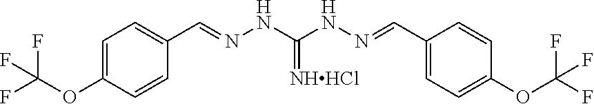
C1=C(OC(F)(F)F)C=CC(C=NNC(=[NHHCl])NN=CC2=CC=C(OC(F)(F)F)C=C2)=C1
